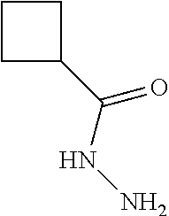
C1CC(C(=O)NN)C1
